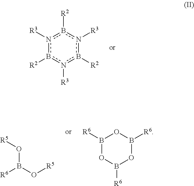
n1([R3])b([R2])n([R3])b([R2])n([R3])b1[R2].B1([R6])OB([R6])OB([R6])O1.[R6]B(O[R5])O[R5]
